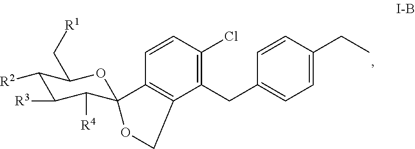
C1=CC(Cl)=C(CC2=CC=C(CC)C=C2)C2=C1C1(C([R4])C([R3])C([R2])C(C[R1])O1)OC2
